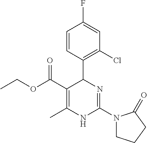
C1=CC(C2C(C(OCC)=O)=C(C)NC(N3CCCC3=O)=N2)=C(Cl)C=C1F
